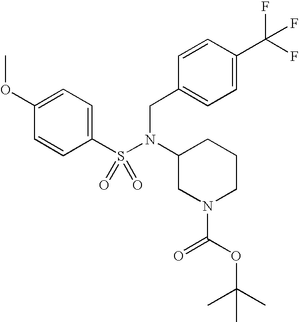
C1(OC)=CC=C(S(N(C2CN(C(OC(C)(C)C)=O)CCC2)CC2=CC=C(C(F)(F)F)C=C2)(=O)=O)C=C1
